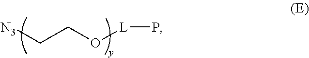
[N3]CCO[L]P
